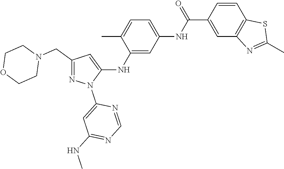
C1(CN2CCOCC2)=NN(C2=CC(NC)=NC=N2)C(NC2=CC(NC(C3=CC4=C(C=C3)SC(C)=N4)=O)=CC=C2C)=C1
